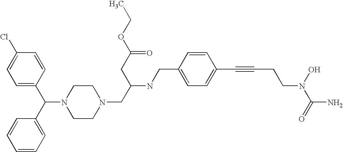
C1=C(C(C2=CC=CC=C2)N2CCN(CC(NCC3=CC=C(C#CCCN(C(=O)N)O)C=C3)CC(OCC)=O)CC2)C=CC(Cl)=C1
